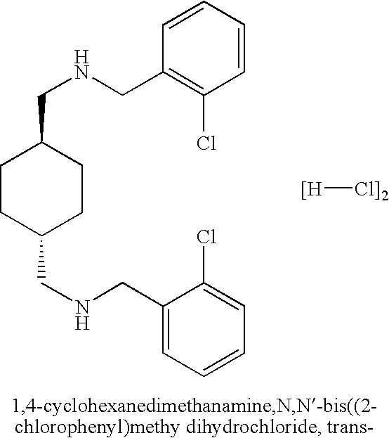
C1=CC=CC(CNCC2CCC(CNCC3=CC=CC=C3Cl)CC2)=C1Cl.[[H][Cl]2]
